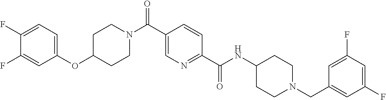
C1C(OC2=CC=C(F)C(F)=C2)CCN(C(C2=CN=C(C(NC3CCN(CC4=CC(F)=CC(F)=C4)CC3)=O)C=C2)=O)C1
